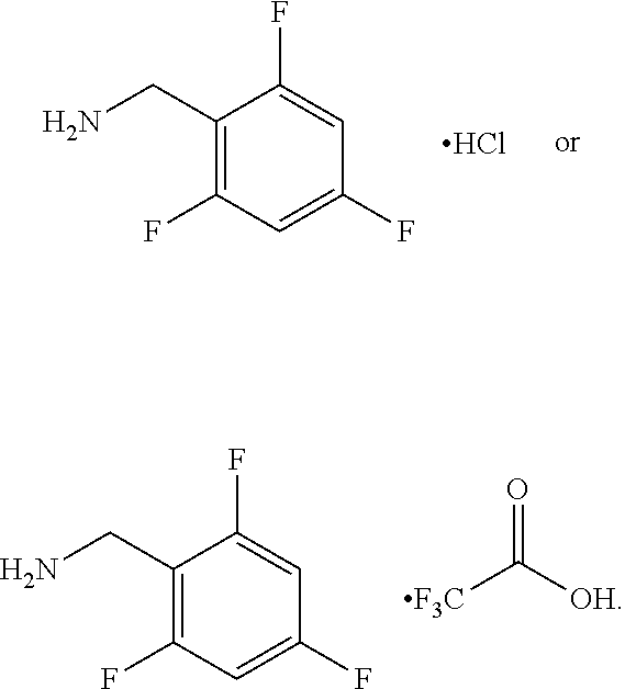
C1(CN)=C(F)C=C(F)C=C1F.Cl.C1(CN)=C(F)C=C(F)C=C1F.O=C([OH])[F3C]
